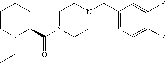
C1CN(CC)C(C(N2CCN(CC3=CC=C(F)C(F)=C3)CC2)=O)CC1
